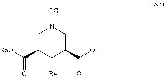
[R6O]C(=O)C1C([R4])C(C(=O)O)CN([PG])C1
